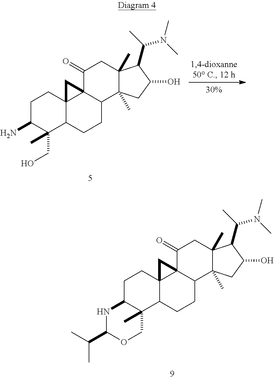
C1C(N)C(CO)(C)C2C3(C1)C1(C(CC2)C2(C)C(C)(CC1=O)C(C(C)N(C)C)C(O)C2)C3.C1C2C(C)(C3C4(C1)C1(C(CC3)C3(C)C(C)(CC1=O)C(C(C)N(C)C)C(O)C3)C4)COC(C(C)C)N2
